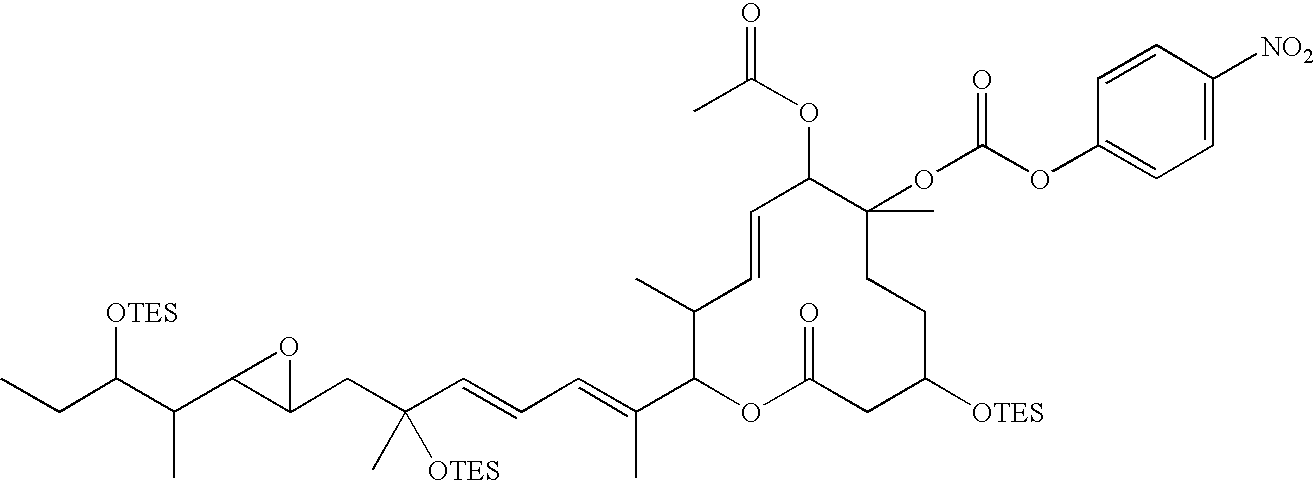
CCC(C(C1C(CC(C=CC=C(C)C2OC(=O)CC([OTES])CCC(C)(OC(=O)OC3=CC=C([NO2])C=C3)C(OC(C)=O)C=CC2C)(C)[OTES])O1)C)[OTES]
